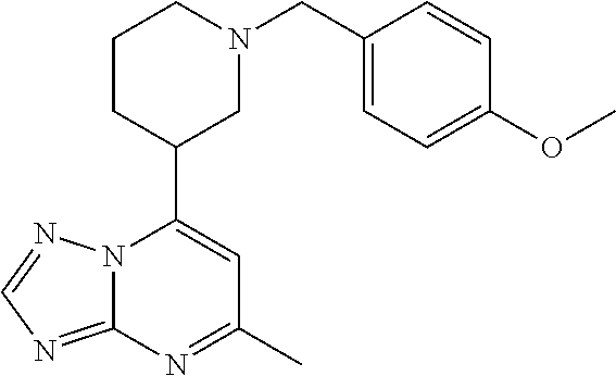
N12C(=NC=N1)N=C(C)C=C2C1CN(CC2=CC=C(OC)C=C2)CCC1
